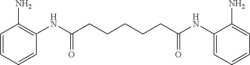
C1=CC=CC(NC(CCCCCC(NC2=CC=CC=C2N)=O)=O)=C1N
